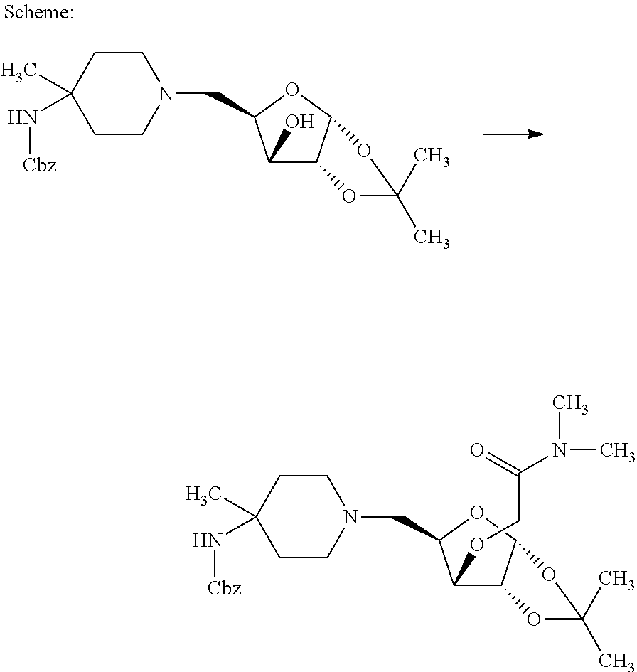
N1(CC2C(O)C3C(O2)OC(C)(C)O3)CCC(C)(N[Cbz])CC1.N1(CC2C(OCC(N(C)C)=O)C3C(O2)OC(C)(C)O3)CCC(C)(N[Cbz])CC1
